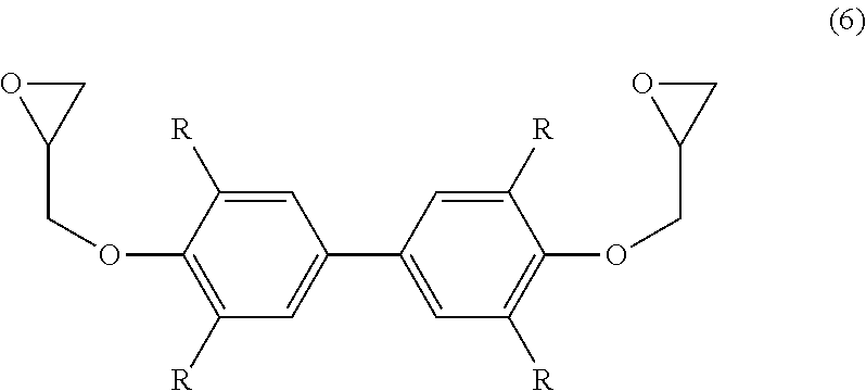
C1OC1COC1=C([R])C=C(C2=CC([R])=C(OCC3CO3)C([R])=C2)C=C1[R]
